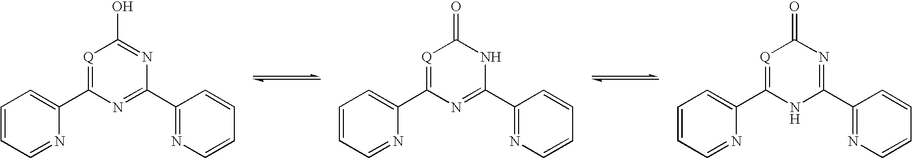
C1=CC=NC(C2=[Q]C(O)=NC(C3=NC=CC=C3)=N2)=C1.C1=CC=NC(C2=[Q]C(=O)NC(C3=NC=CC=C3)=N2)=C1.C1=CC=NC(C2=[Q]C(=O)N=C(C3=NC=CC=C3)N2)=C1
